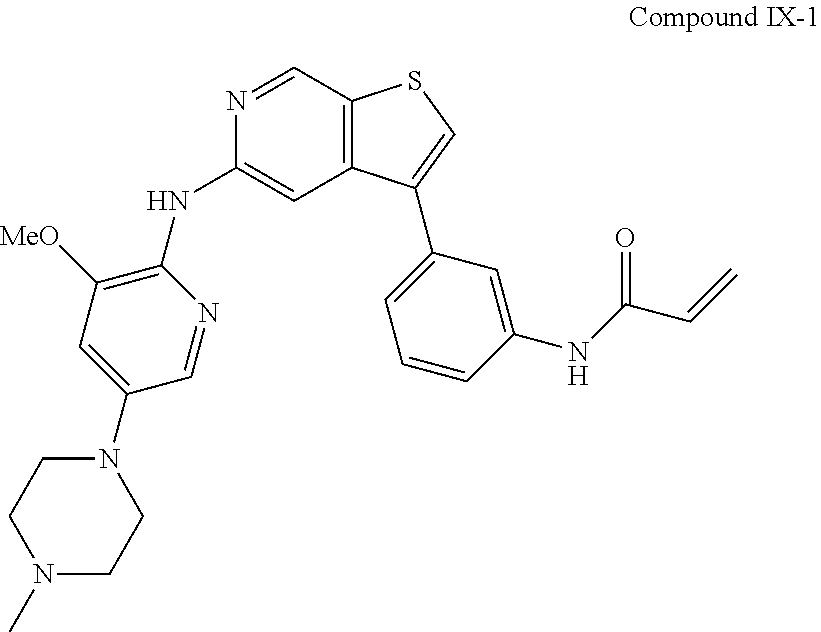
C12=C(C=NC(NC3=C([MeO])C=C(N4CCN(C)CC4)C=N3)=C1)SC=C2C1=CC=CC(NC(C=C)=O)=C1
